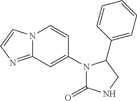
N12C(=NC=C1)C=C(N1C(=O)NCC1C1=CC=CC=C1)C=C2
